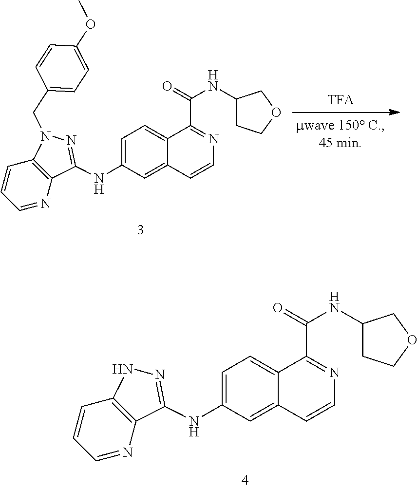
C12=C(N=CC=C1)C(NC1=CC=C3C(=C1)C=CN=C3C(=O)NC1CCOC1)=NN2.C12=C(N=CC=C1)C(NC1=CC=C3C(=C1)C=CN=C3C(=O)NC1CCOC1)=NN2CC1=CC=C(OC)C=C1
